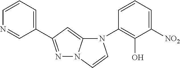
C1=CC=C([NO2])C(O)=C1N1C2=CC(C3=CC=CN=C3)=NN2C=C1
